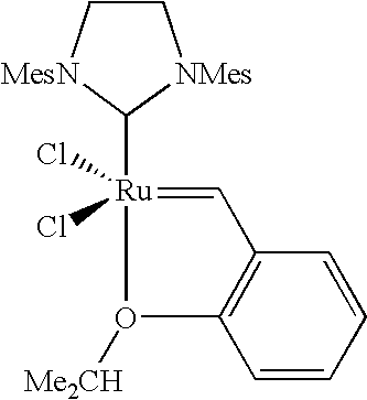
[Ru]1(Cl)(Cl)(C2[MesN]CC[NMes]2)=CC2=C(C=CC=C2)O1[Me2CH]
